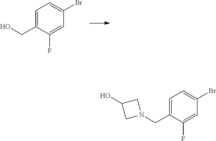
C1=C(F)C(CO)=CC=C1Br.OC1CN(CC2=CC=C(Br)C=C2F)C1
